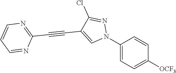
C1(N2N=C(Cl)C(C#CC3=NC=CC=N3)=C2)=CC=C([OCF3])C=C1
